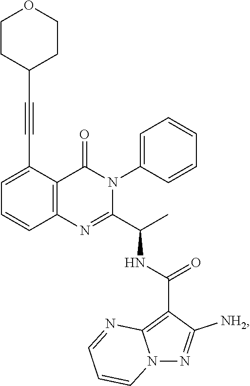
C1=C(C#CC2CCOCC2)C2=C(C=C1)N=C(C(C)NC(C1=C3N(N=C1[NH2])C=CC=N3)=O)N(C1=CC=CC=C1)C2=O
